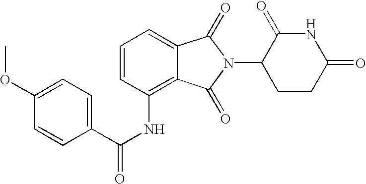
N1C(=O)CCC(N2C(=O)C3=CC=CC(NC(C4=CC=C(OC)C=C4)=O)=C3C2=O)C1=O
